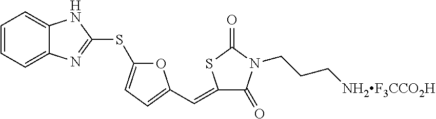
C1=CC=C2C(=C1)NC(SC1=CC=C(C=C3SC(=O)N(CCC[NH2F3CCO2H])C3=O)O1)=N2
